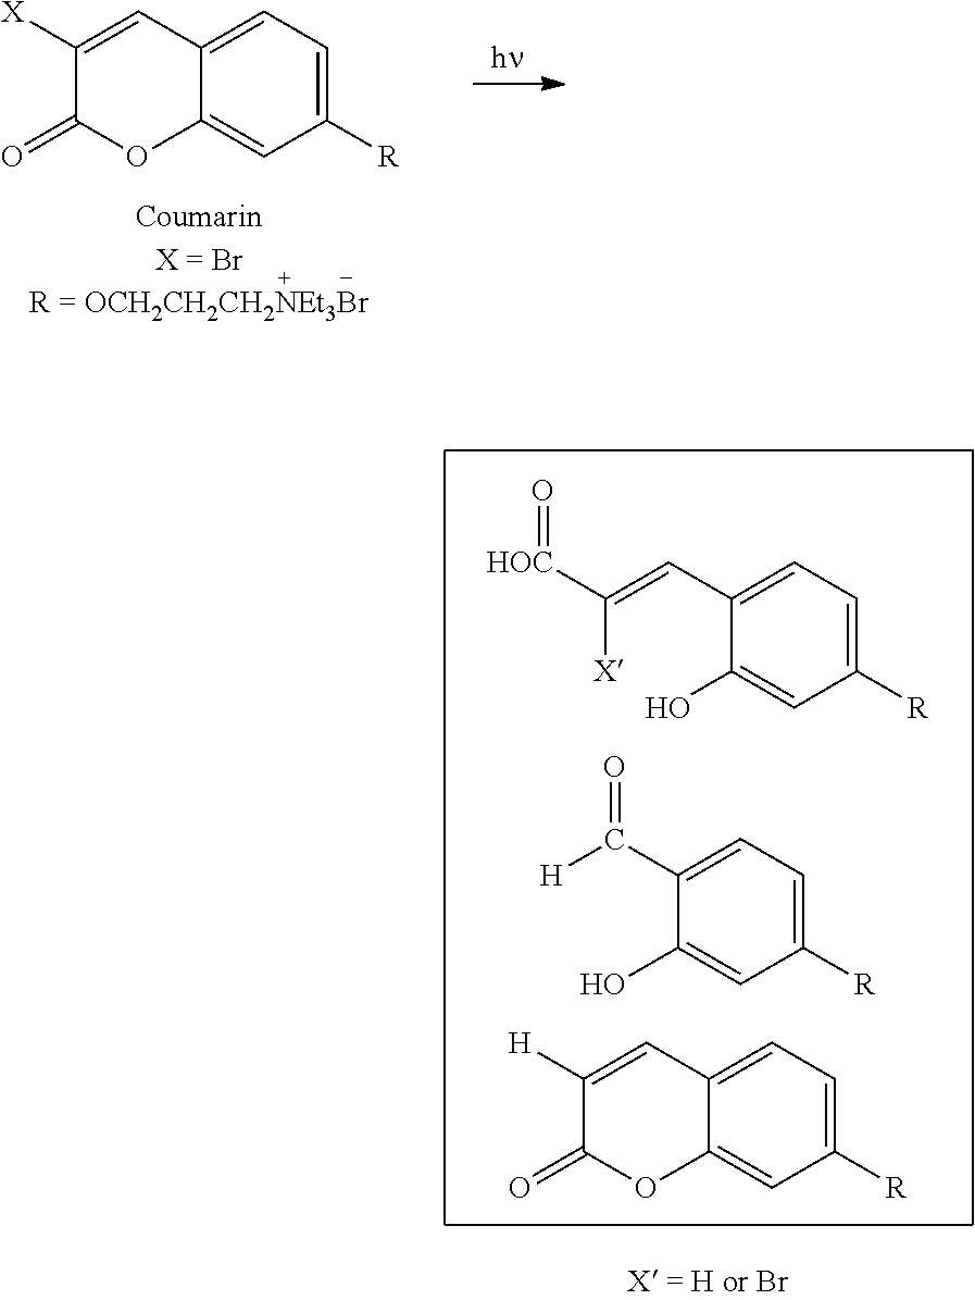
C1([X])=CC2=CC=C([R])C=C2OC1=O.C1([R])=CC=C(C=C([HOC]=O)[X])C(O)=C1.C1([R])=CC=C(C([H])=O)C(O)=C1.C1([R])=CC=C2C(=C1)OC(=O)C([H])=C2
